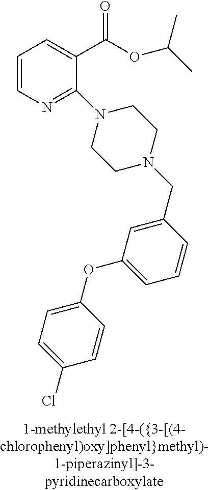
C1=CN=C(N2CCN(CC3=CC(OC4=CC=C(Cl)C=C4)=CC=C3)CC2)C(C(OC(C)C)=O)=C1
